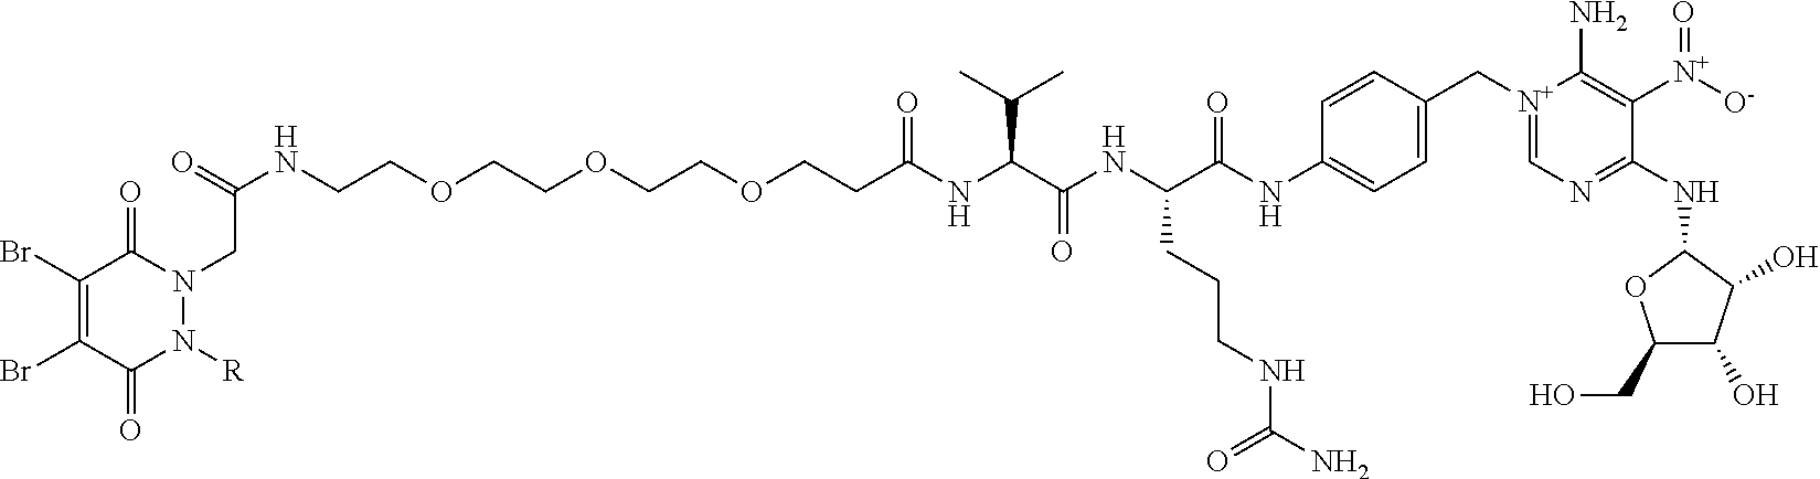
N(CCOCCOCCOCCC(NC(C(NC(C(NC1=CC=C(C[N+]2=CN=C(NC3OC(CO)C(O)C3O)C([N+]([O-])=O)=C2N)C=C1)=O)CCCNC(N)=O)=O)C(C)C)=O)C(=O)CN1C(=O)C(Br)=C(Br)C(=O)N1[R]
